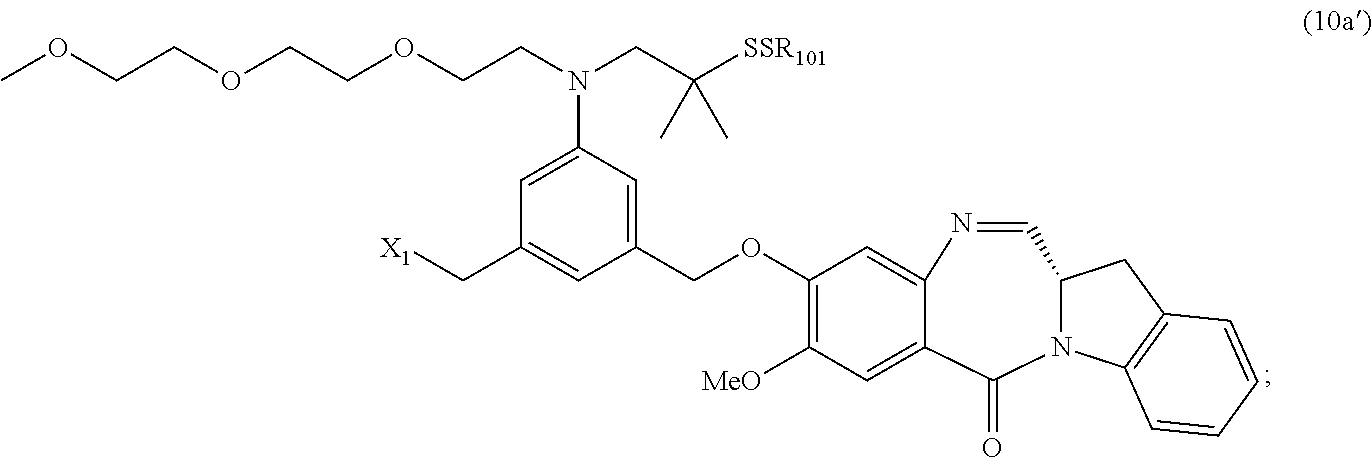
C1=NC2=CC(OCC3=CC(N(CCOCCOCCOC)CC([SSR101])(C)C)=CC(C[X1])=C3)=C([MeO])C=C2C(=O)N2C1CC1=C2C=CC=C1
